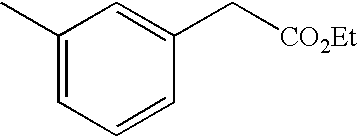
C1(C)=CC=CC(C[CO2Et])=C1
